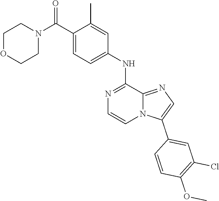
C1(C(N2CCOCC2)=O)=CC=C(NC2=NC=CN3C2=NC=C3C2=CC(Cl)=C(OC)C=C2)C=C1C
